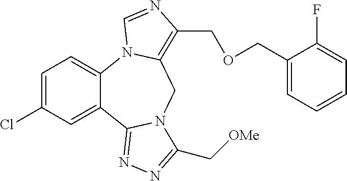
C1=C(Cl)C=C2C(=C1)N1C(=C(COCC3=CC=CC=C3F)N=C1)CN1C2=NN=C1C[OMe]
